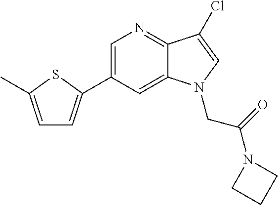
C1=C(C2=CC=C(C)S2)C=C2C(=N1)C(Cl)=CN2CC(N1CCC1)=O
